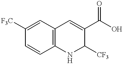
C1=CC2=C(C=C1[F3C])C=C(C(O)=O)C([CF3])N2
